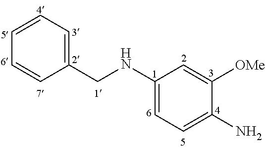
C1(NCC2=CC=CC=C2)=CC=C(N)C([OMe])=C1
